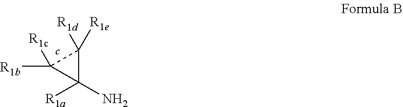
C1([R1a])(N)C([R1b])([R1c])C1([R1d])[R1e]
